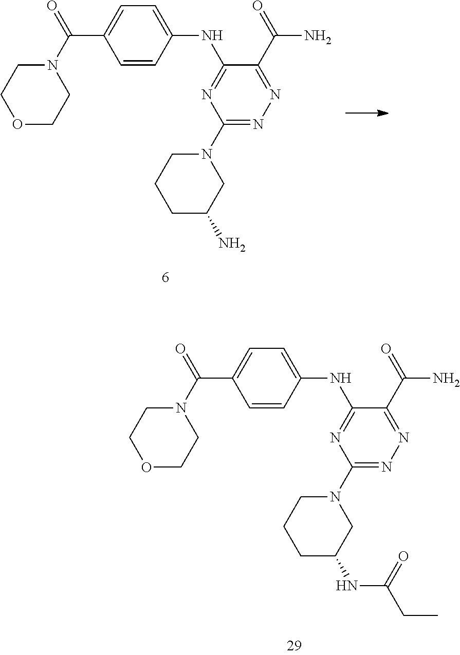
O1CCN(C(=O)C2=CC=C(NC3=NC(N4CCCC(N)C4)=NN=C3C(N)=O)C=C2)CC1.O1CCN(C(=O)C2=CC=C(NC3=NC(N4CCCC(NC(=O)CC)C4)=NN=C3C(N)=O)C=C2)CC1
